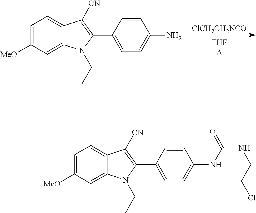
[ClCH2CH2NCO].C1=C([MeO])C=C2C(=C1)C([CN])=C(C1=CC=C(N)C=C1)N2CC.C1=C([MeO])C=C2C(=C1)C([CN])=C(C1=CC=C(NC(NCCCl)=O)C=C1)N2CC
